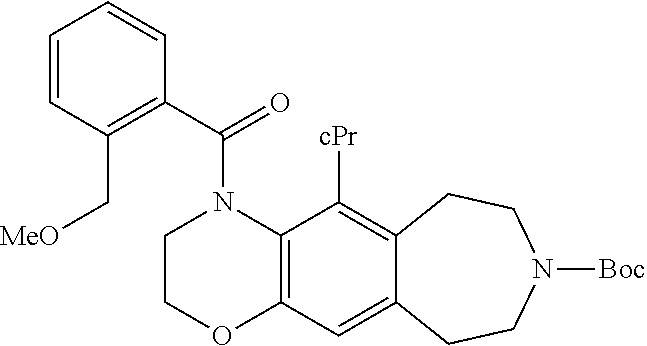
C1COC2=C(N1C(C1=C(C[MeO])C=CC=C1)=O)C([cPr])=C1C(=C2)CCN([Boc])CC1
